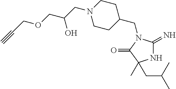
N1C(=N)N(CC2CCN(CC(COCC#C)O)CC2)C(=O)C1(C)CC(C)C
